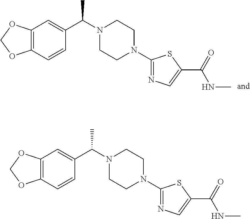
C12=C(C=CC(C(N3CCN(C4=NC=C(C(=O)NC)S4)CC3)C)=C1)OCO2.C12=C(C=CC(C(N3CCN(C4=NC=C(C(=O)NC)S4)CC3)C)=C1)OCO2
